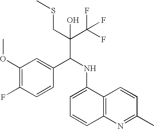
C1(OC)=C(F)C=CC(C(NC2=CC=CC3=C2C=CC(C)=N3)C(C(F)(F)F)(CSC)O)=C1
